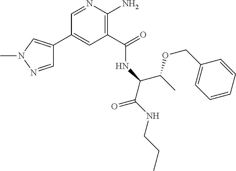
C1(C2=CN(C)N=C2)=CC(C(=O)NC(C(NCCC)=O)C(C)OCC2=CC=CC=C2)=C(N)N=C1
